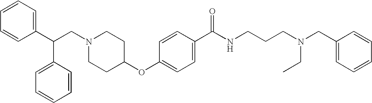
N1(CC(C2=CC=CC=C2)C2=CC=CC=C2)CCC(OC2=CC=C(C(NCCCN(CC3=CC=CC=C3)CC)=O)C=C2)CC1
